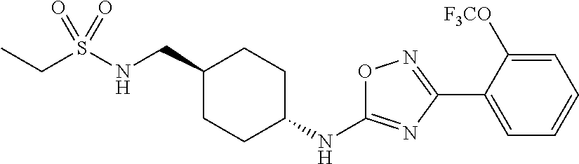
C(S(NCC1CCC(NC2=NC(C3=CC=CC=C3[F3CO])=NO2)CC1)(=O)=O)C
